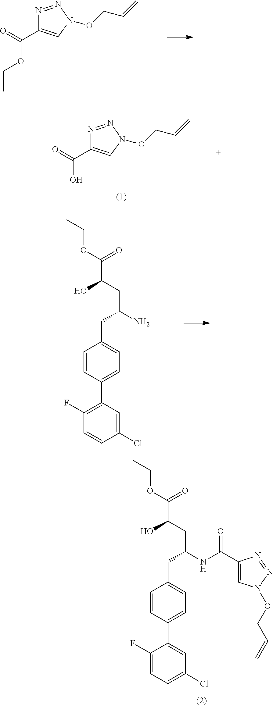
O=C(OCC)C1=CN(OCC=C)N=N1.O=C(O)C1=CN(OCC=C)N=N1.CCOC(C(CC(N)CC1=CC=C(C2=C(F)C=CC(Cl)=C2)C=C1)O)=O.CCOC(C(CC(NC(C1=CN(OCC=C)N=N1)=O)CC1=CC=C(C2=CC(Cl)=CC=C2F)C=C1)O)=O
